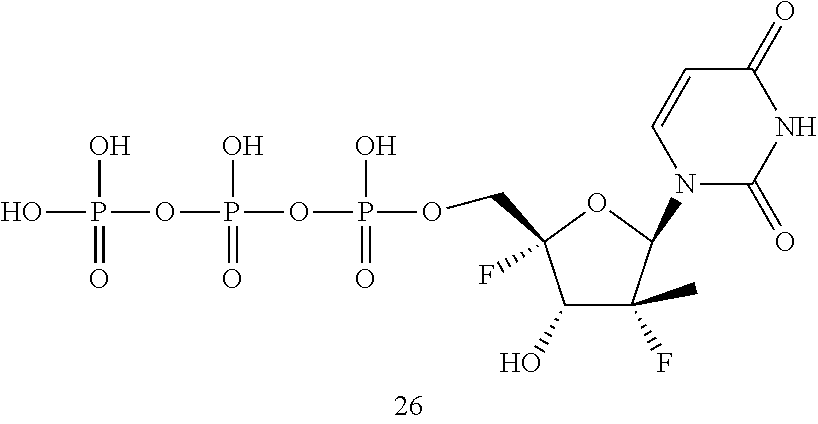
C1(O)C(F)(C)C(N2C(=O)NC(=O)C=C2)OC1(COP(O)(=O)OP(O)(OP(O)(O)=O)=O)F
